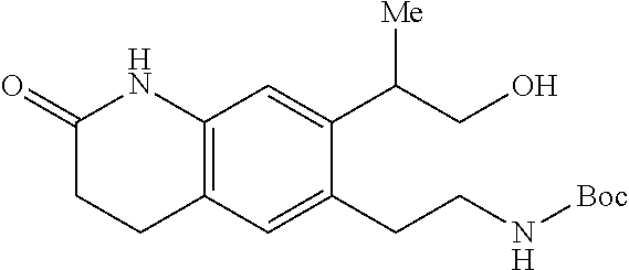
C1(=O)CCC2=C(N1)C=C(C(CO)[Me])C(CCN[Boc])=C2
